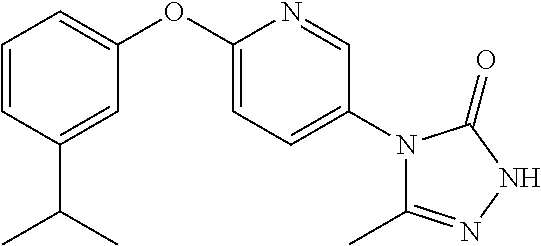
C1=CC(C(C)C)=CC(OC2=CC=C(N3C(C)=NNC3=O)C=N2)=C1
